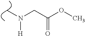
C(C(OC)=O)N([H])C
